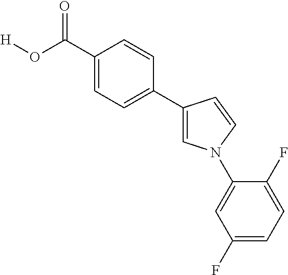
C1(C(O[H])=O)=CC=C(C2=CN(C3=CC(F)=CC=C3F)C=C2)C=C1
